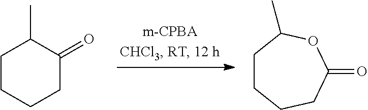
C1CCCC(=O)C1C.C1CCCC(=O)OC1C
